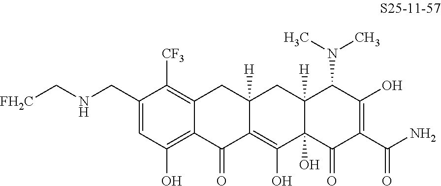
C1=C(CNC[FH2C])C([CF3])=C2C(=C1O)C(=O)C1=C(O)C3(O)C([H])(CC1([H])C2)C(N(C)C)C(O)=C(C(N)=O)C3=O
